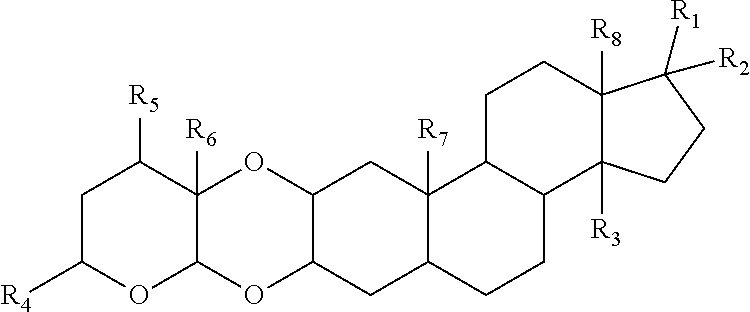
C1C([R4])OC2C([R6])(C1[R5])OC1C(O2)CC2C([R7])(C1)C1C(CC2)C2([R3])C([R8])(CC1)C([R1])([R2])CC2
